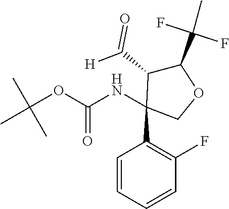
N(C(OC(C)(C)C)=O)C1(C2=C(F)C=CC=C2)C(C(=O)[H])C(C(C)(F)F)OC1
